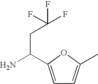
C1=C(C(N)CC(F)(F)F)OC(C)=C1
